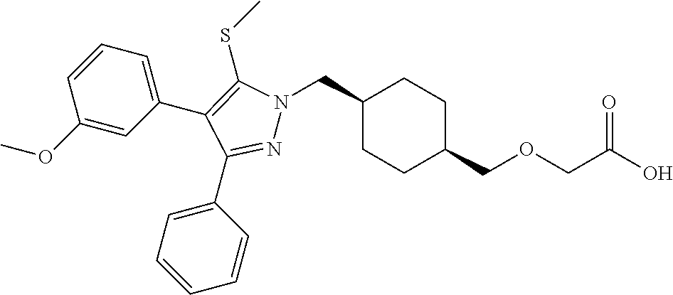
C1(CN2N=C(C3=CC=CC=C3)C(C3=CC=CC(OC)=C3)=C2SC)CCC(COCC(O)=O)CC1
